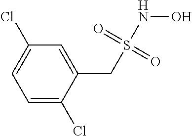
C1=C(Cl)C(CS(NO)(=O)=O)=CC(Cl)=C1
